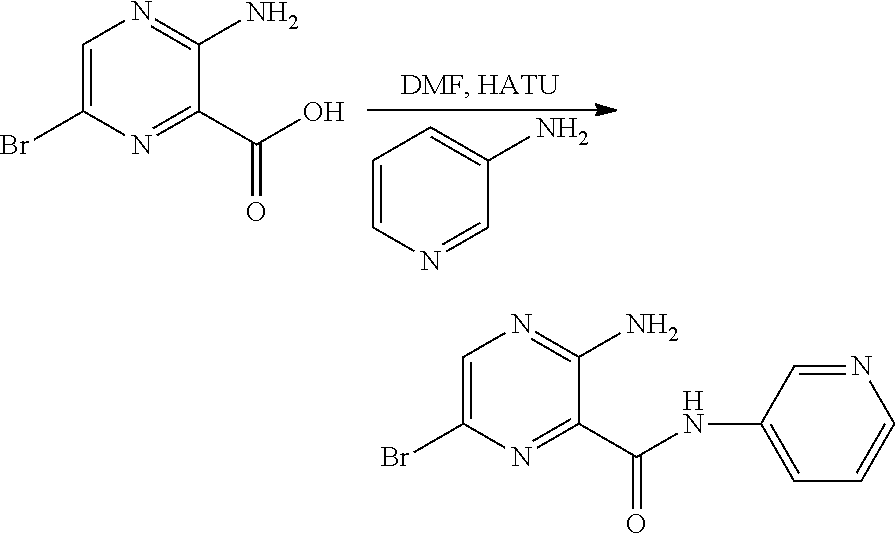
C1=C(Br)N=C(C(NC2=CC=CN=C2)=O)C(N)=N1.C1=C(Br)N=C(C(O)=O)C(N)=N1.C1=CN=CC(N)=C1
